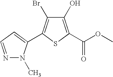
C1(O)=C(C(OC)=O)SC(C2=CC=NN2C)=C1Br
